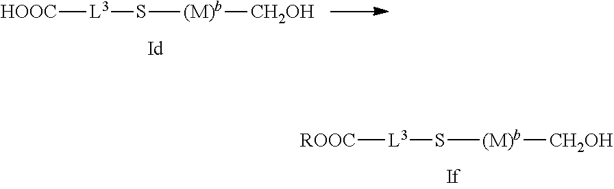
[HOOC][L3]S[(M)b][CH2OH].[ROOC][L3]S[(M)b][CH2OH]
